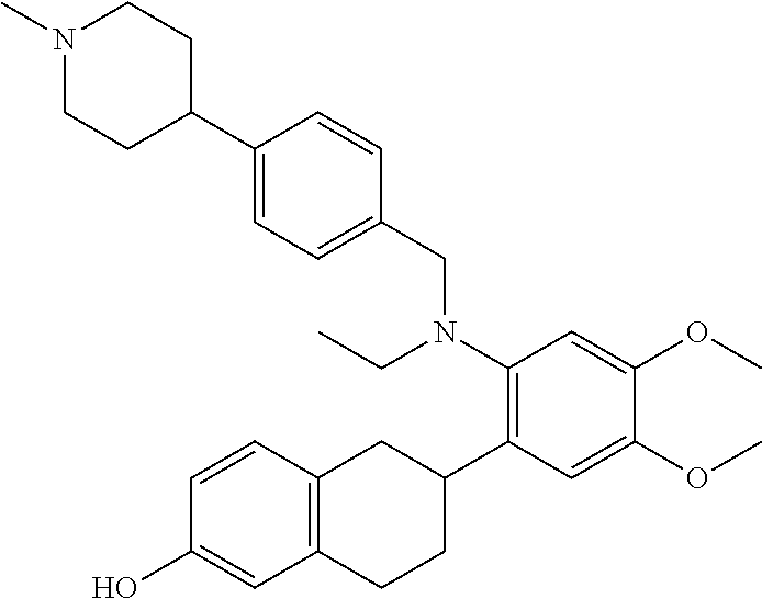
C1(C2=CC=C(CN(C3=C(C4CC5=C(CC4)C=C(O)C=C5)C=C(OC)C(OC)=C3)CC)C=C2)CCN(C)CC1
